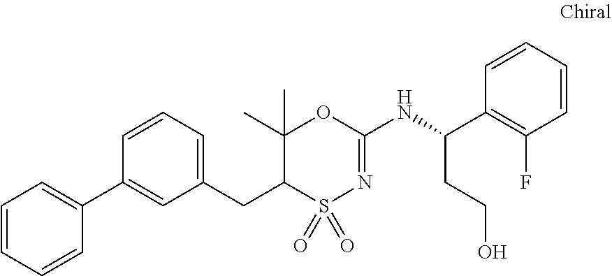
C1(CC2S(=O)(=O)N=C(NC(C3=C(F)C=CC=C3)CCO)OC2(C)C)=CC=CC(C2=CC=CC=C2)=C1
